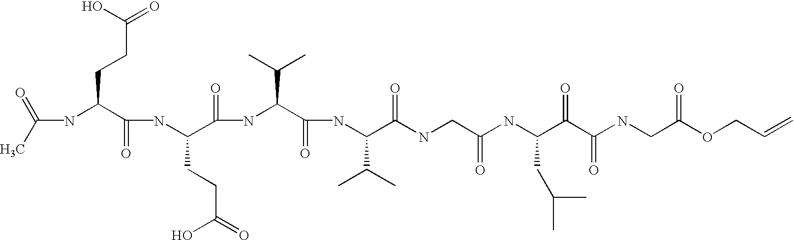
C(NC(C(NC(C(=O)NC(C(=O)NC(C(=O)NCC(=O)NC(C(C(NCC(=O)OCC=C)=O)=O)CC(C)C)C(C)C)C(C)C)CCC(=O)O)=O)CCC(=O)O)(C)=O
